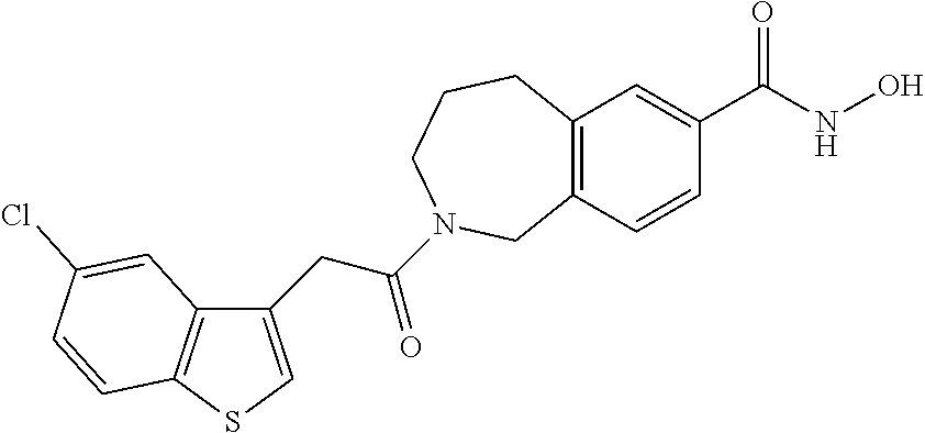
C12=C(C=C(C(=O)NO)C=C1)CCCN(C(CC1=CSC3=C1C=C(Cl)C=C3)=O)C2
